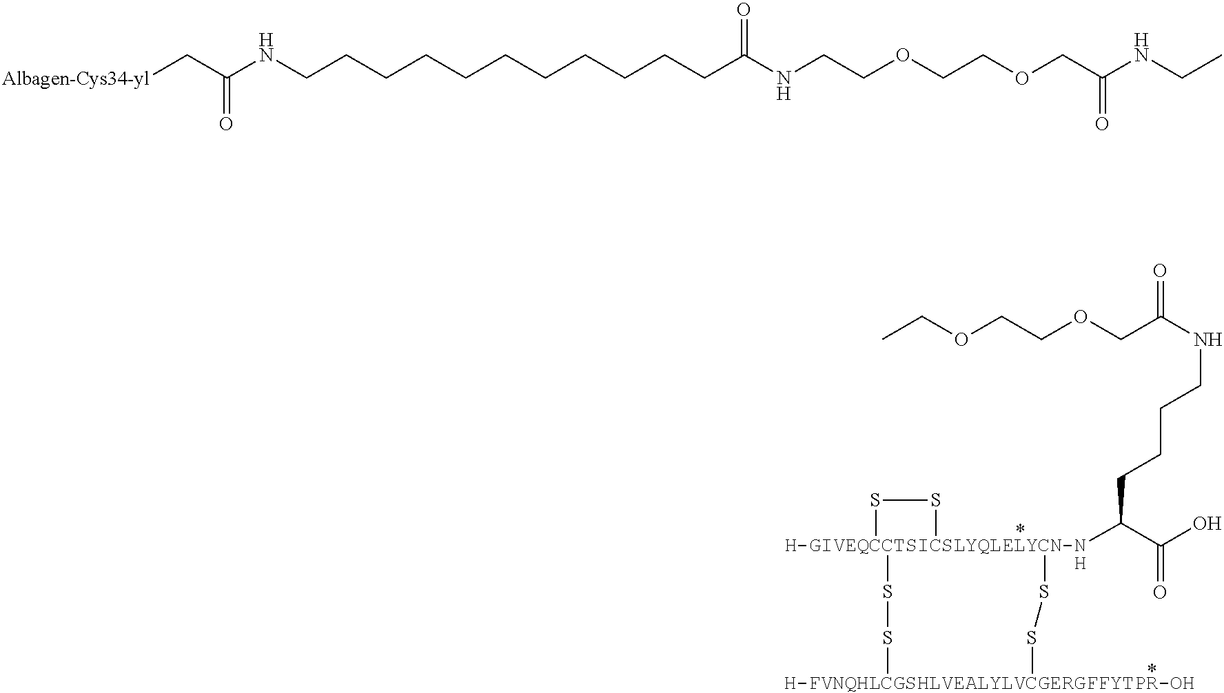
O(CCNC(CCCCCCCCCCCNC(C[Albagen-Cys34-yl])=O)=O)CCOCC(NCC)=O.CCOCCOCC(NCCCCC([H-GIVEQCCTSICSLYQLELYCN-NH]12(SS[H-FVNQHLCGSHLVEALYLVCGERGFFYTPR-OH]SS1)SS2)C(O)=O)=O
